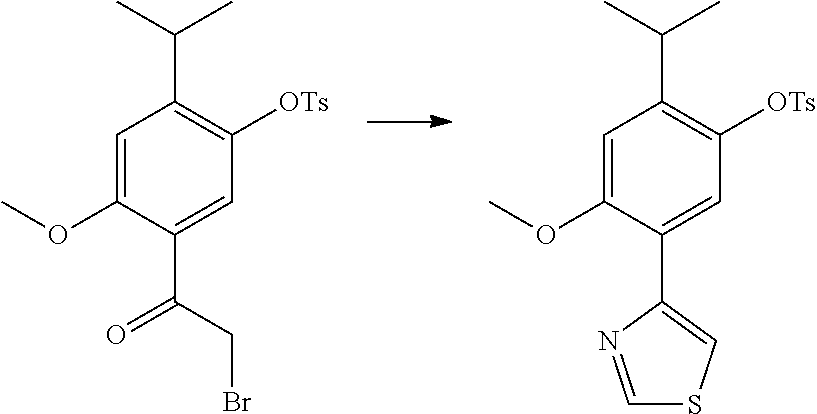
C1=C(OC)C(C(=O)CBr)=CC([OTs])=C1C(C)C.C1=C(OC)C(C2=CSC=N2)=CC([OTs])=C1C(C)C
